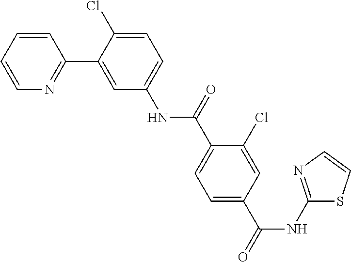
C1=CC=CN=C1C1=CC(NC(C2=CC=C(C(=O)NC3=NC=CS3)C=C2Cl)=O)=CC=C1Cl
